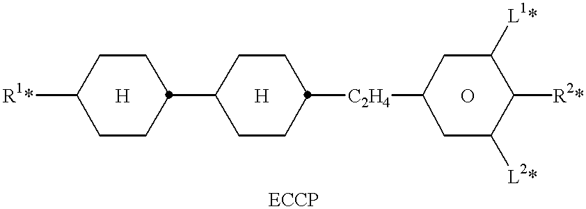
[R1*]C1CCC(C2CCC([C2H4]C3CC([L2*])C([R2*])C([L1*])C3)CC2)CC1.[H].[H].O
